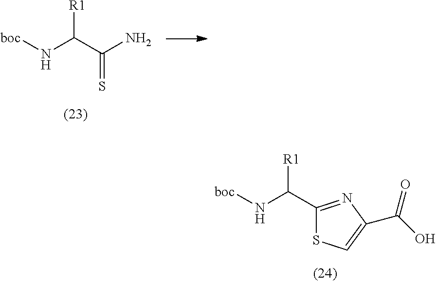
[boc]NC(C(N)=S)[R1].[boc]NC(C1=NC(C(O)=O)=CS1)[R1]
